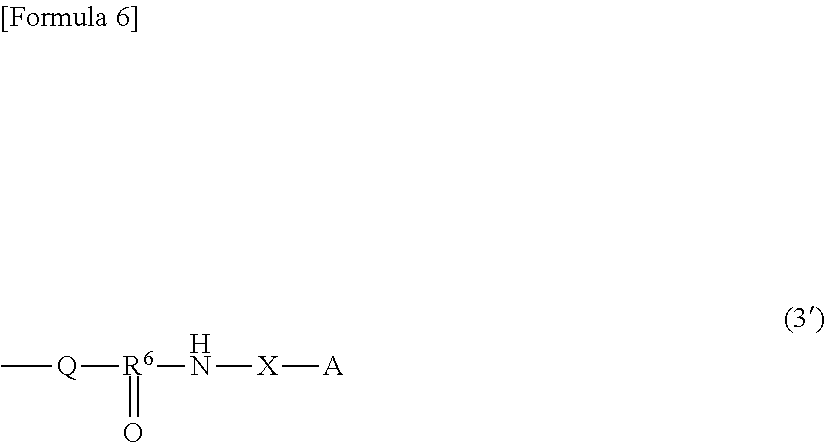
C[Q][R6](=O)N[X][A]
